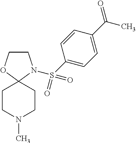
C1COC2(N1S(=O)(=O)C1=CC=C(C(=O)C)C=C1)CCN(C)CC2
